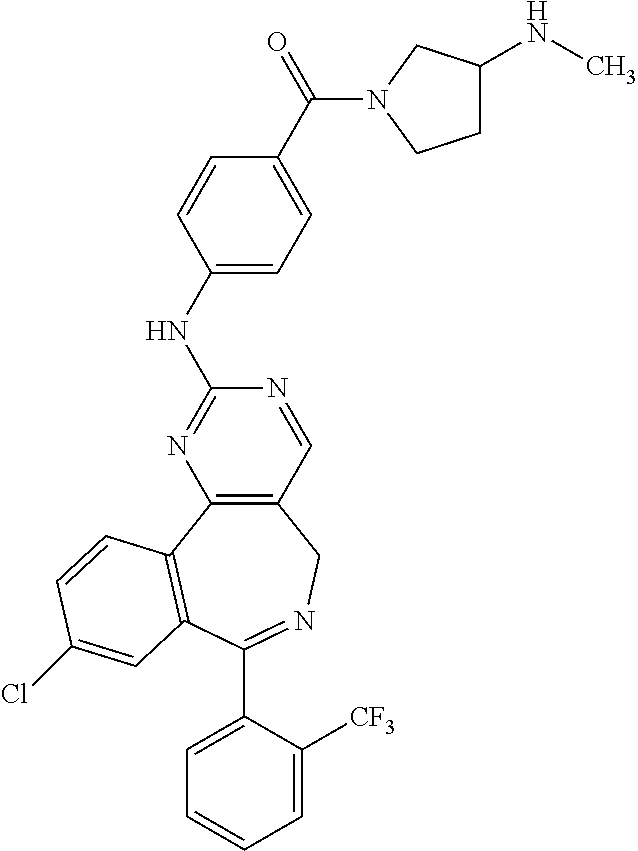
C12=C(C3=C(C(C4=CC=CC=C4[CF3])=NC1)C=C(Cl)C=C3)N=C(NC1=CC=C(C(=O)N3CC(NC)CC3)C=C1)N=C2
